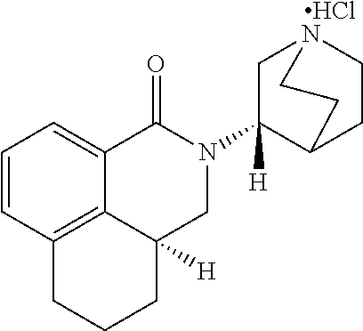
Cl.C12=CC=CC3=C1C([H])(CN(C1([H])CN4CCC1CC4)C2=O)CCC3
